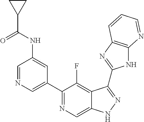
C1=NC=C(C2=NC=C3C(=C2F)C(C2=NC4=C(N2)N=CC=C4)=NN3)C=C1NC(C1CC1)=O
